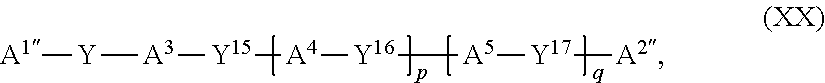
[A1][Y][A3][Y15][A4][Y16][A5][Y17][A2]
